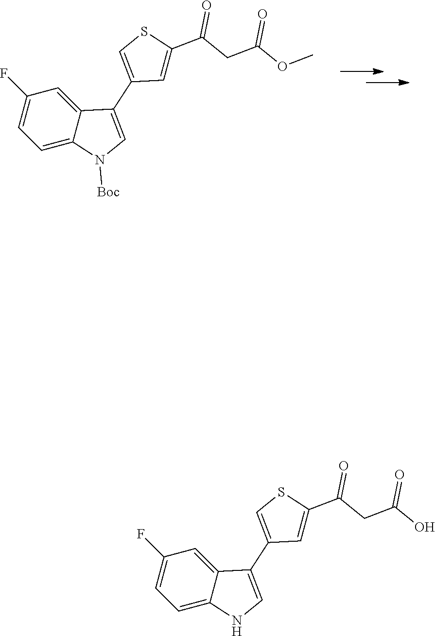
C1=C2C(=CC(F)=C1)C(C1=CSC(C(=O)CC(=O)OC)=C1)=CN2[Boc].C1=C2C(=CC(F)=C1)C(C1=CSC(C(=O)CC(=O)O)=C1)=CN2
